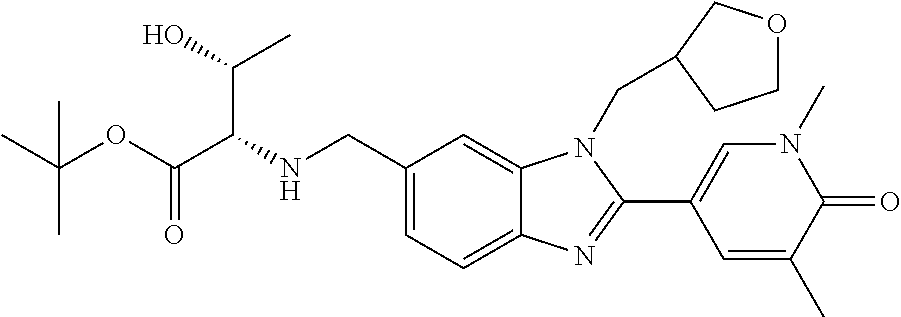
C1(CNC(C(OC(C)(C)C)=O)C(C)O)=CC=C2C(=C1)N(CC1COCC1)C(C1=CN(C)C(=O)C(C)=C1)=N2
